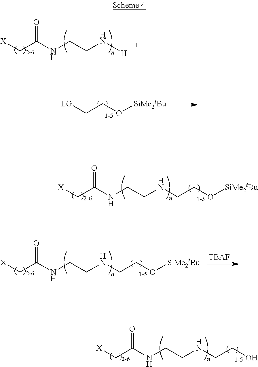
[X]CC(=O)NCCN[H].[LG]CCO[SiMe2tBu].[X]CC(=O)NCCNCCO[SiMe2tBu].[X]CC(=O)NCCNCCO[SiMe2tBu].[TBAF].[X]CC(=O)NCCNCCO
